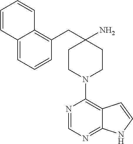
C12=NC=NC(N3CCC(N)(CC4=C5C(=CC=C4)C=CC=C5)CC3)=C1C=CN2
